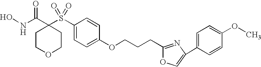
N(C(=O)C1(S(=O)(=O)C2=CC=C(OCCCC3=NC(C4=CC=C(OC)C=C4)=CO3)C=C2)CCOCC1)O
